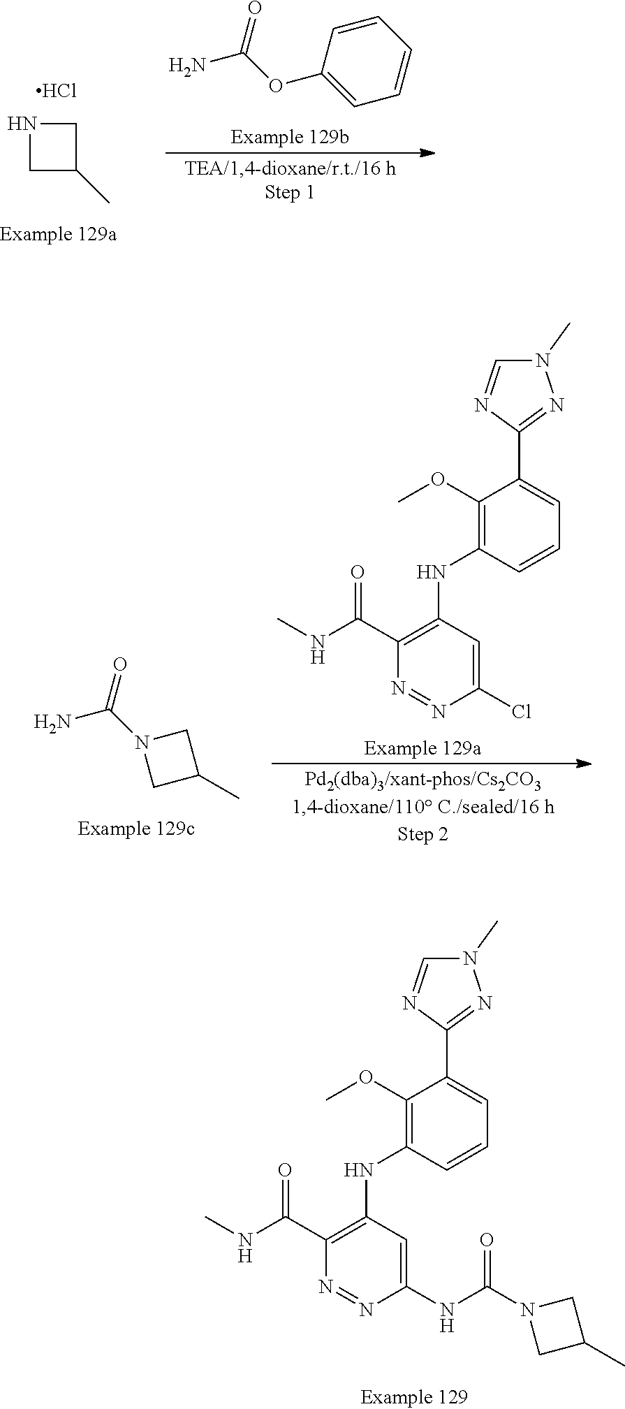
N1(C)C=NC(C2=CC=CC(NC3=C(C(NC)=O)N=NC(NC(N4CC(C)C4)=O)=C3)=C2OC)=N1.N1CC(C)C1.Cl.NC(OC1=CC=CC=C1)=O.NC(=O)N1CC(C)C1.N1(C)C=NC(C2=CC=CC(NC3=C(C(NC)=O)N=NC(Cl)=C3)=C2OC)=N1
